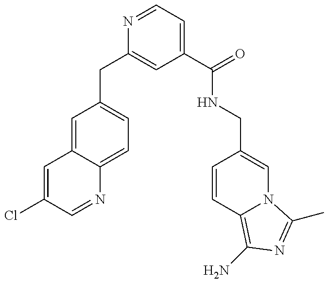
C1=C(Cl)C=NC2=CC=C(CC3=CC(C(NCC4=CN5C(=C(N)N=C5C)C=C4)=O)=CC=N3)C=C12
